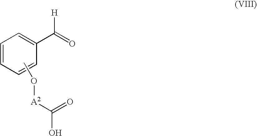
CO[A2]C(=O)O.C1=CC=CC(C([H])=O)=C1
